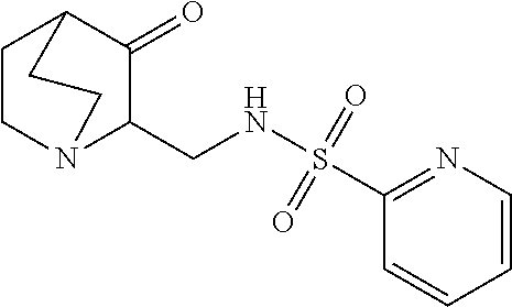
C1CN2C(CNS(C3=NC=CC=C3)(=O)=O)C(=O)C1CC2
